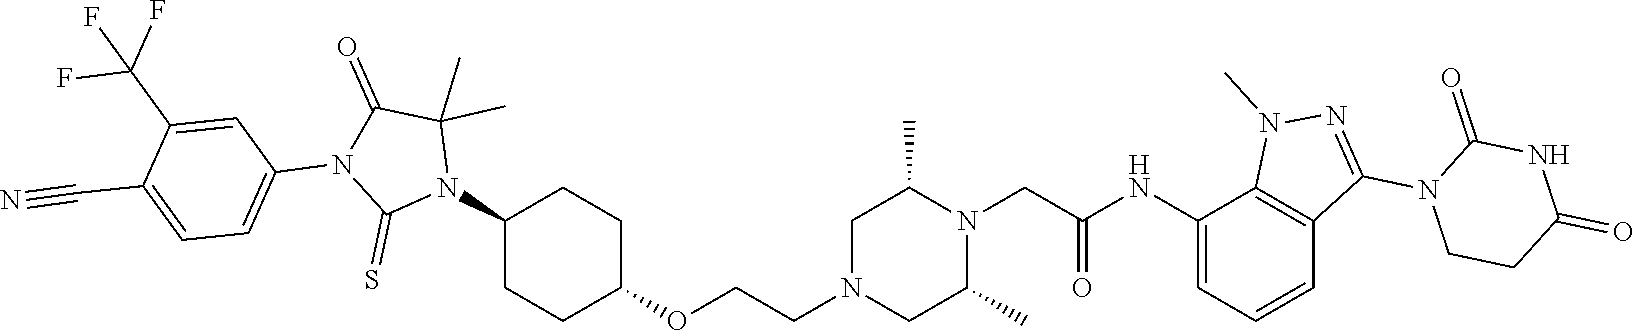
C1(N2C(C)(C)C(=O)N(C3=CC=C(C#N)C(C(F)(F)F)=C3)C2=S)CCC(OCCN2CC(C)N(CC(NC3=CC=CC4=C3N(C)N=C4N3CCC(=O)NC3=O)=O)C(C)C2)CC1
